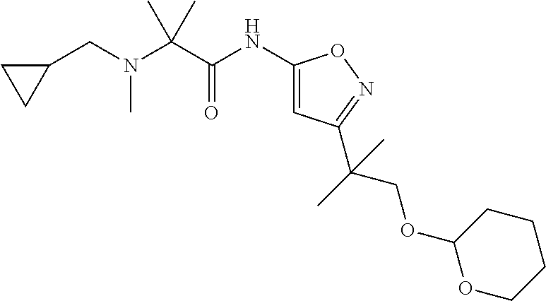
N(C(C(NC1=CC(C(C)(COC2OCCCC2)C)=NO1)=O)(C)C)(CC1CC1)C
